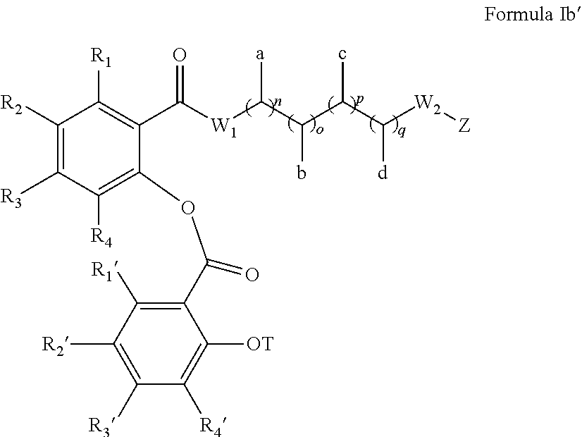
C1([R3])=C([R2])C([R1])=C(C(=O)[W1]C(C(b)C(c)C([d])[W2][Z])[a])C(OC(=O)C2=C([R1])C([R2])=C([R3])C([R4])=C2[OT])=C1[R4]
